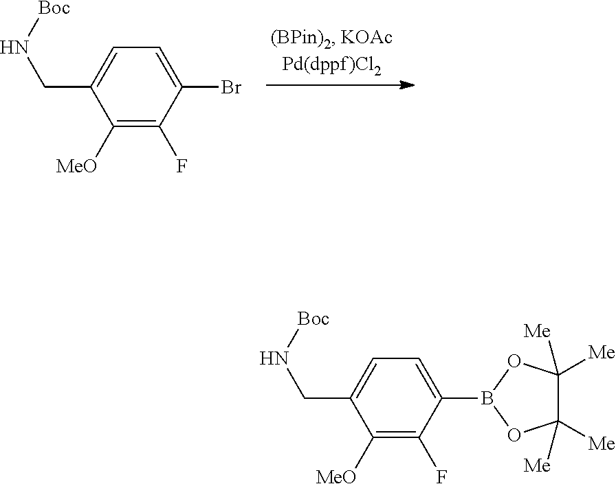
C1([MeO])=C(F)C(Br)=CC=C1CN[Boc].C1([MeO])=C(F)C(B2OC([Me])([Me])C([Me])([Me])O2)=CC=C1CN[Boc]
